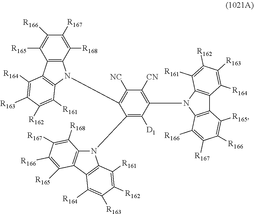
C1(N2C3=C(C4=C2C([R161])=C([R162])C([R163])=C4[R164])C([R165])=C([R166])C([R167])=C3[R168])=C([D1])C(N2C3=C(C4=C2C([R161])=C([R162])C([R163])=C4[R164])C([R165])=C([R166])C([R167])=C3[R166])=C([CN])C([NC])=C1N1C2=C(C([R165])=C([R166])C([R167])=C2[R168])C2=C1C([R161])=C([R162])C([R163])=C2[R164]
